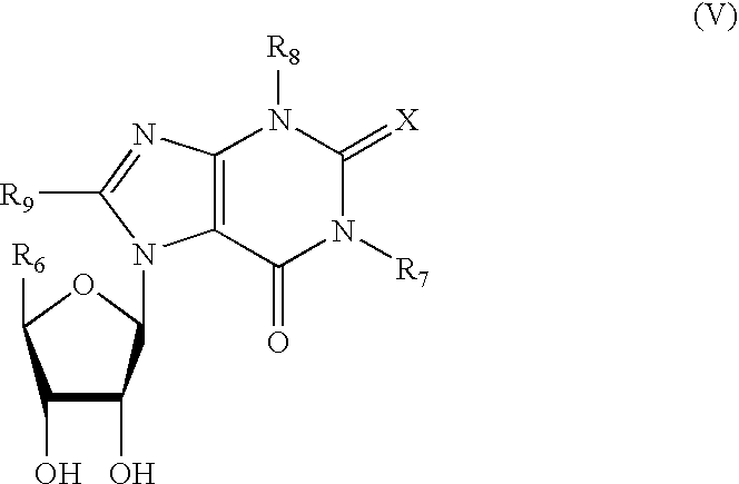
C12=C(C(=O)N([R7])C(=[X])N1[R8])N(C1C(O)C(O)C([R6])O1)C([R9])=N2
